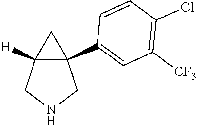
C12([H])CNCC1(C1=CC([CF3])=C(Cl)C=C1)C2
